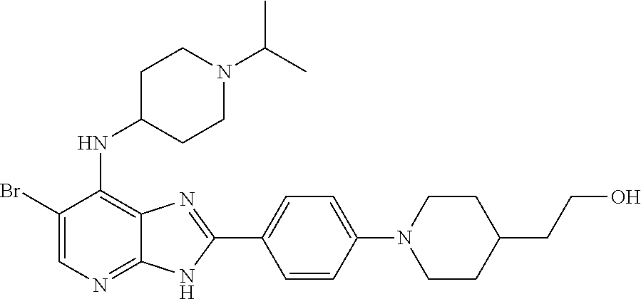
C1(Br)=CN=C2C(=C1NC1CCN(C(C)C)CC1)N=C(C1=CC=C(N3CCC(CCO)CC3)C=C1)N2
